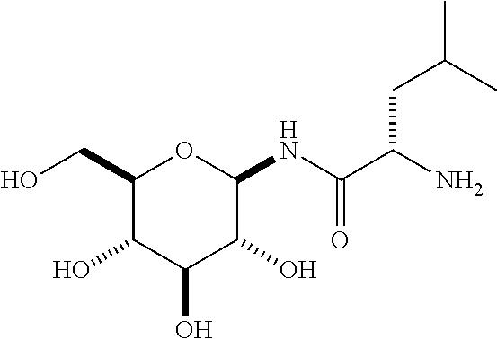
C1(CO)C(O)C(O)C(O)C(NC(C(N)CC(C)C)=O)O1
